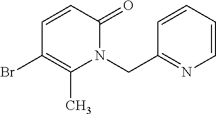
C1=CC(=O)N(CC2=NC=CC=C2)C(C)=C1Br
